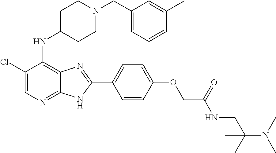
C1(Cl)=CN=C2C(=C1NC1CCN(CC3=CC=CC(C)=C3)CC1)N=C(C1=CC=C(OCC(NCC(N(C)C)(C)C)=O)C=C1)N2
